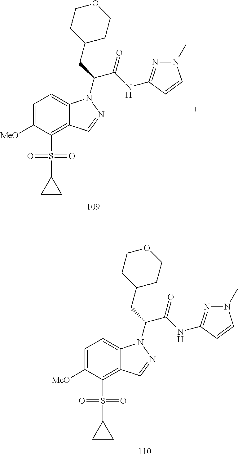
C1=C([MeO])C(S(C2CC2)(=O)=O)=C2C(=C1)N(C(CC1CCOCC1)C(NC1=NN(C)C=C1)=O)N=C2.C1=C([MeO])C(S(C2CC2)(=O)=O)=C2C(=C1)N(C(CC1CCOCC1)C(NC1=NN(C)C=C1)=O)N=C2
